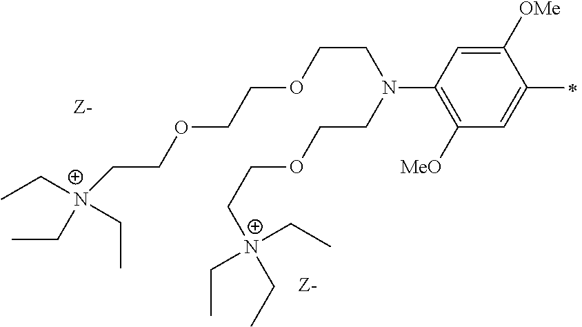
CC[N+](CC)(CCOCCOCCN(C1=C([MeO])C=C(C)C([OMe])=C1)CCOCC[N+](CC)(CC)CC)CC
